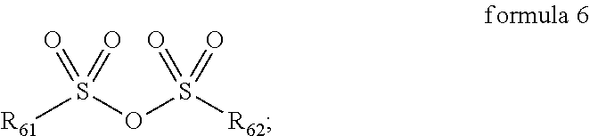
[R61]S(OS([R62])(=O)=O)(=O)=O
